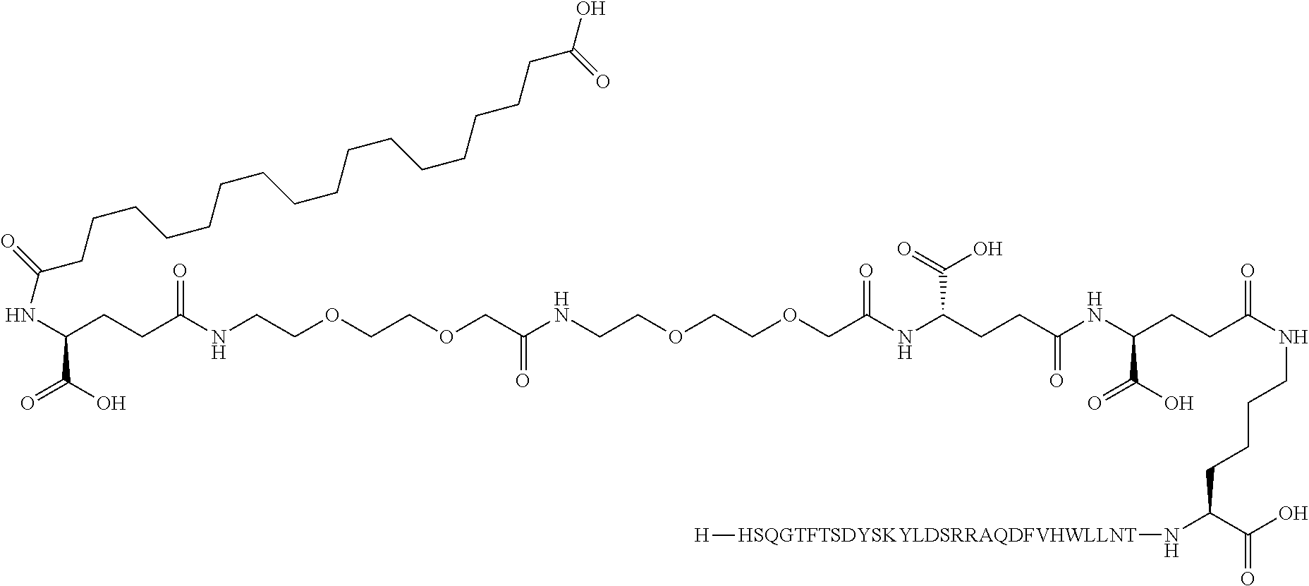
[HSQGTFTSDYSKYLDSRRAQDFVHWLLNT](NC(CCCCNC(CCC(NC(CCC(NC(COCCOCCNC(COCCOCCNC(CCC(NC(=O)CCCCCCCCCCCCCCCCC(O)=O)C(O)=O)=O)=O)=O)C(O)=O)=O)C(=O)O)=O)C(=O)O)[H]
